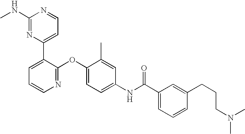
C1(NC)=NC(C2=CC=CN=C2OC2=CC=C(NC(C3=CC=CC(CCCN(C)C)=C3)=O)C=C2C)=CC=N1
